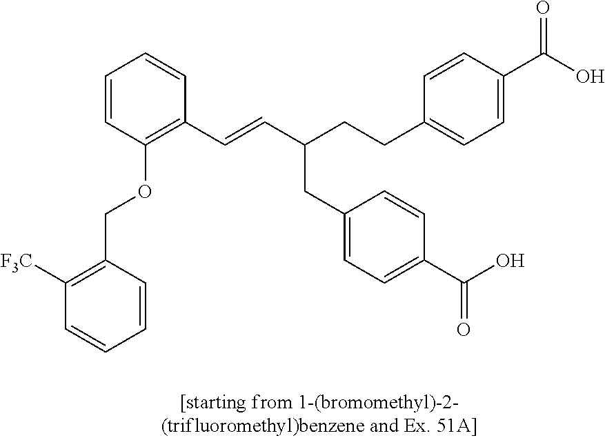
C1=CC(OCC2=C([F3C])C=CC=C2)=C(C=CC(CCC2=CC=C(C(O)=O)C=C2)CC2=CC=C(C(O)=O)C=C2)C=C1
